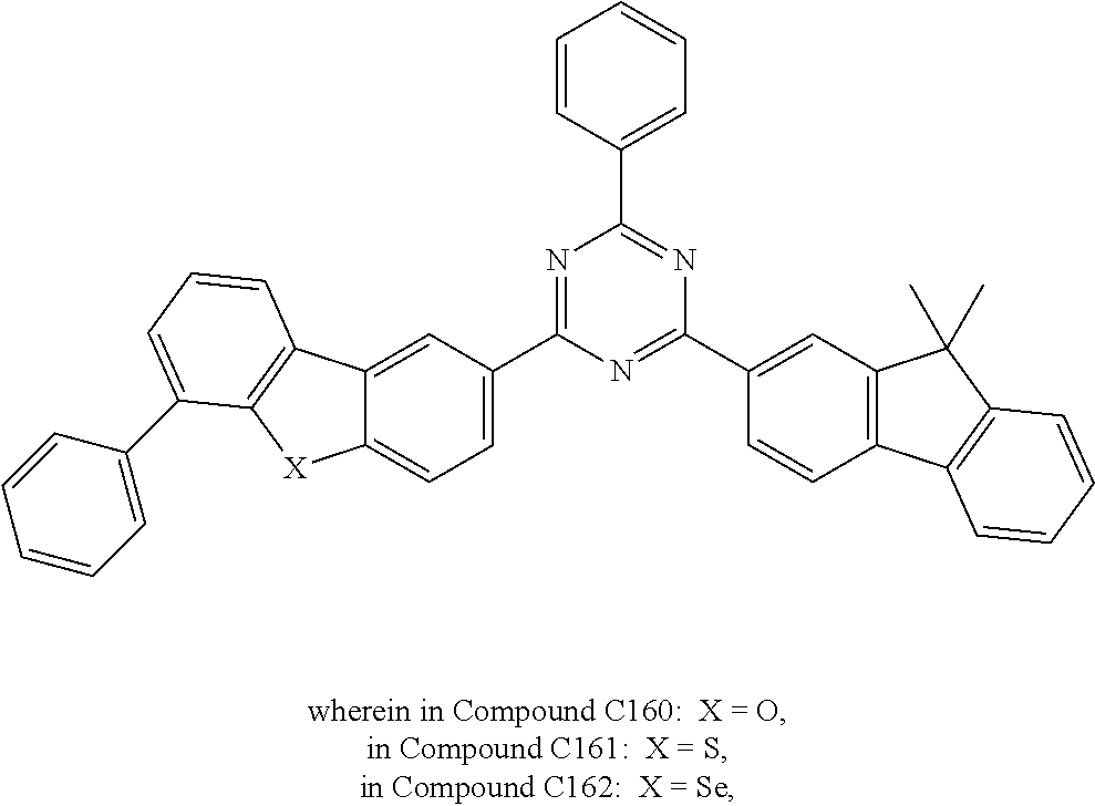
C1=CC=C(C2=CC=CC3=C2[X]C2=CC=C(C4=NC(C5=CC=CC=C5)=NC(C5=CC6=C(C=C5)C5=C(C6(C)C)C=CC=C5)=N4)C=C23)C=C1
